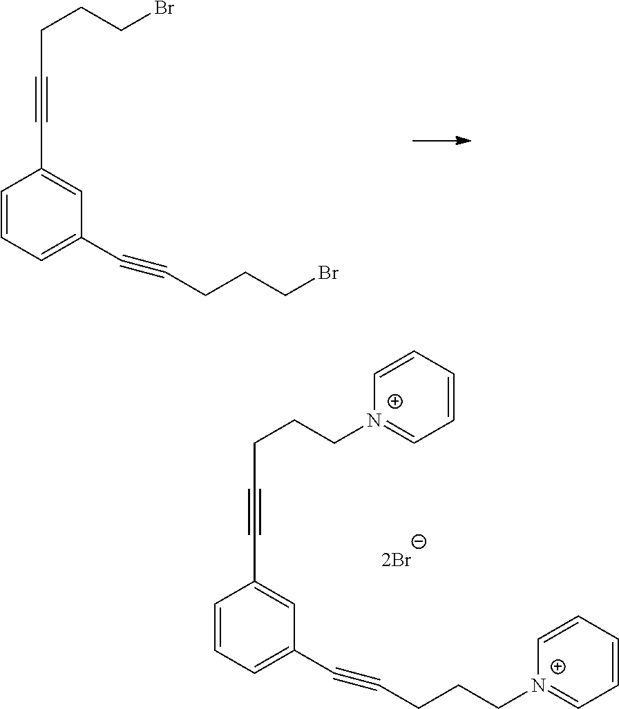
C1=CC=C(C#CCCCBr)C=C1C#CCCCBr.C1=CC=C(C#CCCC[N+]2=CC=CC=C2)C=C1C#CCCC[N+]1=CC=CC=C1
